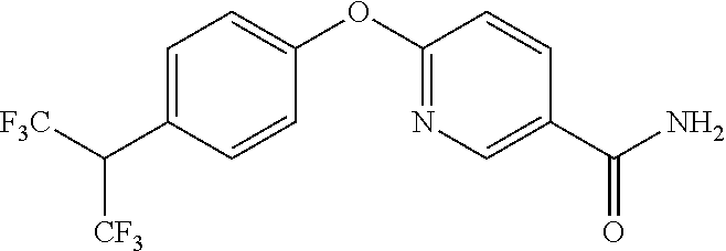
C1=C(C([CF3])[F3C])C=CC(OC2=NC=C(C(N)=O)C=C2)=C1
